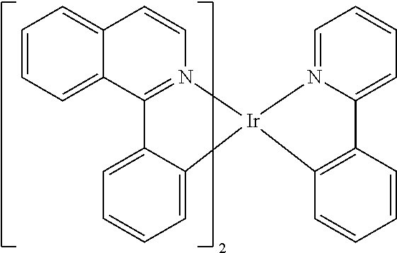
C1=CC2=CC=CC=C2C2=N1[Ir]1(C3=CC=CC=C23)C2=C(C=CC=C2)C2=CC=CC=N12
